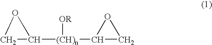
C1C([(CH)n](C2CO2)[OR])O1
